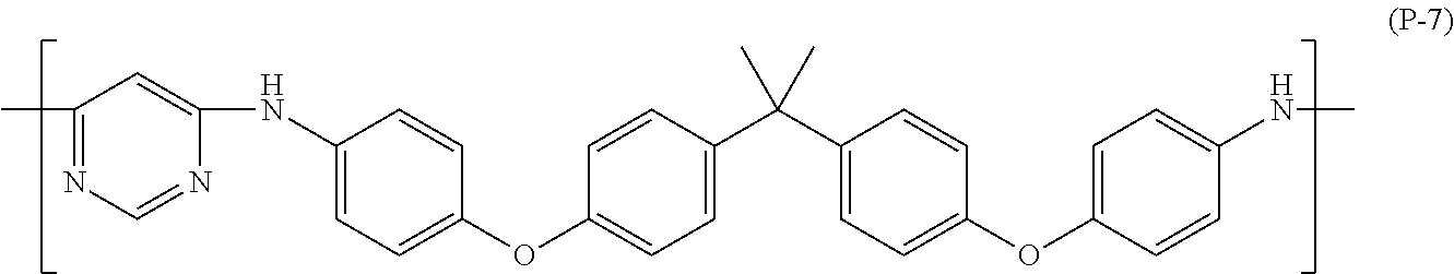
C1(C)=NC=NC(NC2=CC=C(OC3=CC=C(C(C4=CC=C(OC5=CC=C(NC)C=C5)C=C4)(C)C)C=C3)C=C2)=C1
